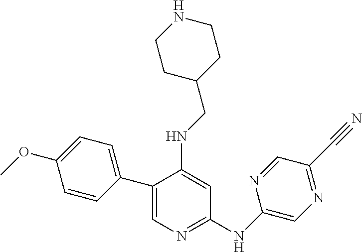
C1(C2=CC=C(OC)C=C2)=CN=C(NC2=CN=C(C#N)C=N2)C=C1NCC1CCNCC1
